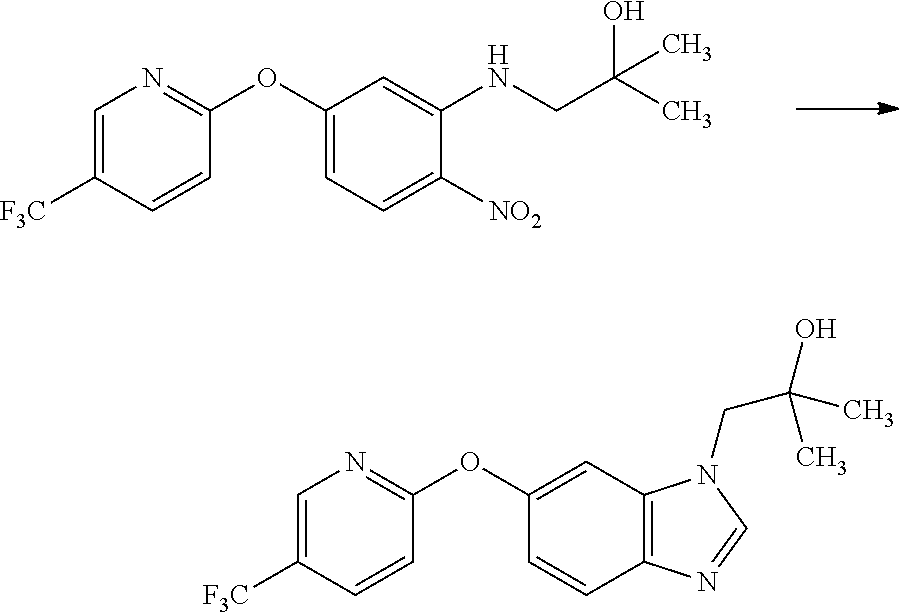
C1(OC2=NC=C([F3C])C=C2)=CC=C([NO2])C(NCC(C)(O)C)=C1.C1(OC2=NC=C([F3C])C=C2)=CC2=C(C=C1)N=CN2CC(O)(C)C
